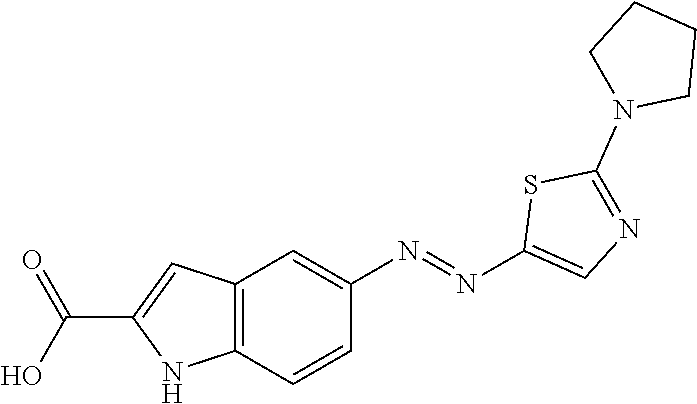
C12=C(C=CC(N=NC3=CN=C(N4CCCC4)S3)=C1)NC(C(O)=O)=C2
